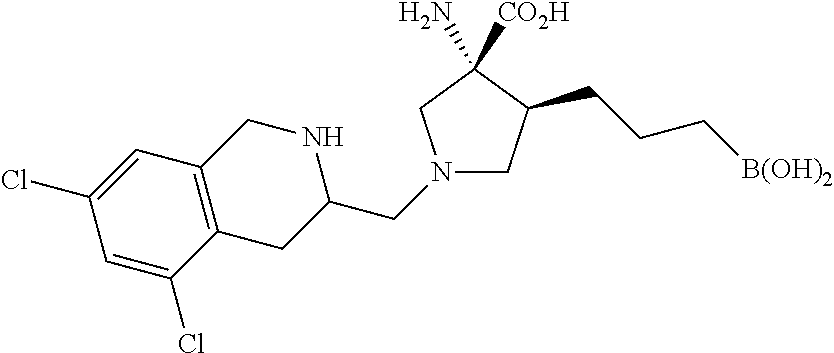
N1(CC2NCC3=C(C2)C(Cl)=CC(Cl)=C3)CC(CCC[B(OH)2])C(N)([CO2H])C1
